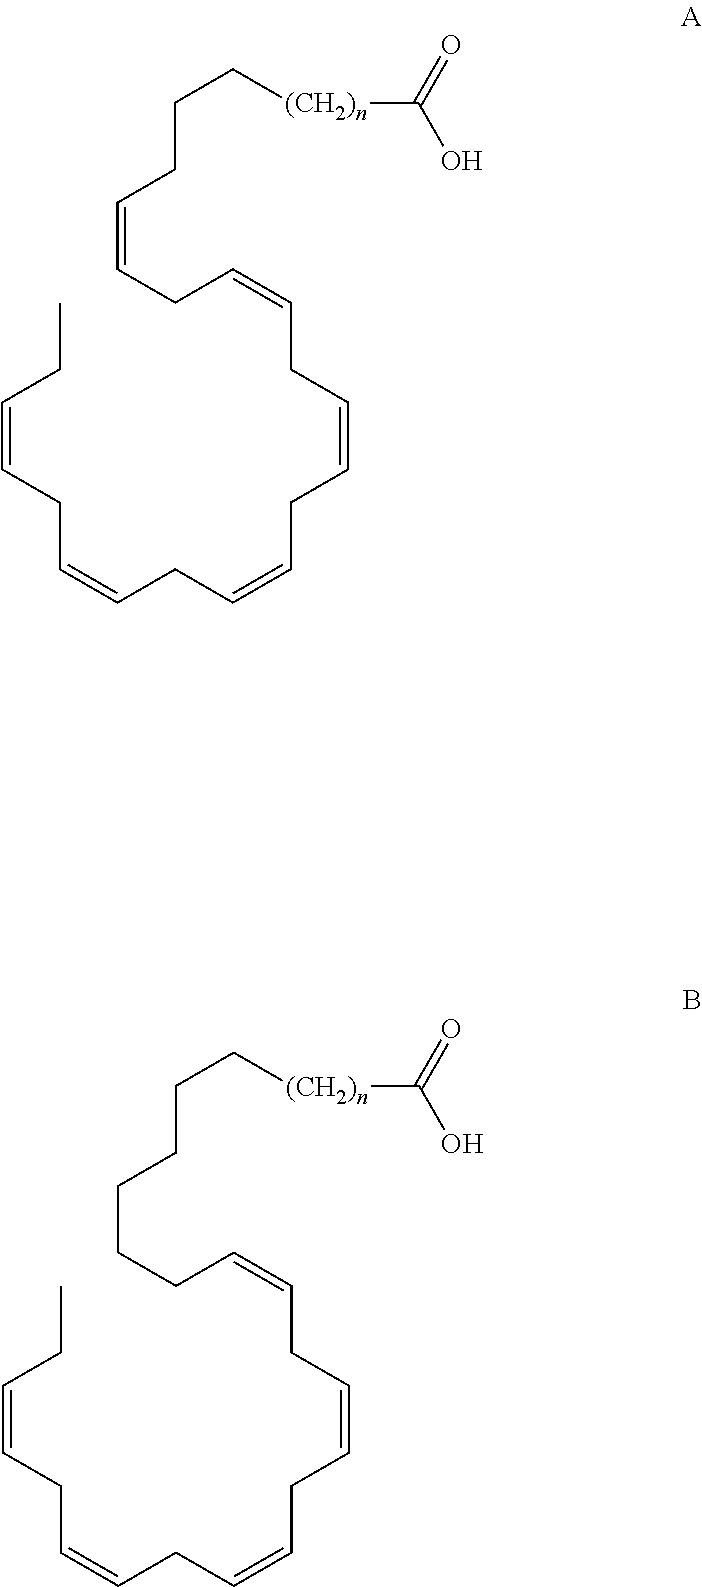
CCC=CCC=CCC=CCC=CCC=CCC=CCCC[(CH2)n]C(O)=O.CCC=CCC=CCC=CCC=CCC=CCCCCCC[(CH2)n]C(O)=O
